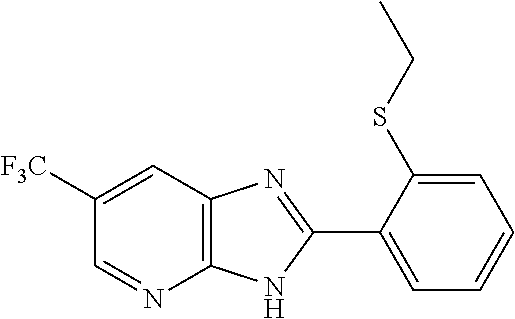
C1([F3C])=CC2=C(N=C1)NC(C1=CC=CC=C1SCC)=N2
